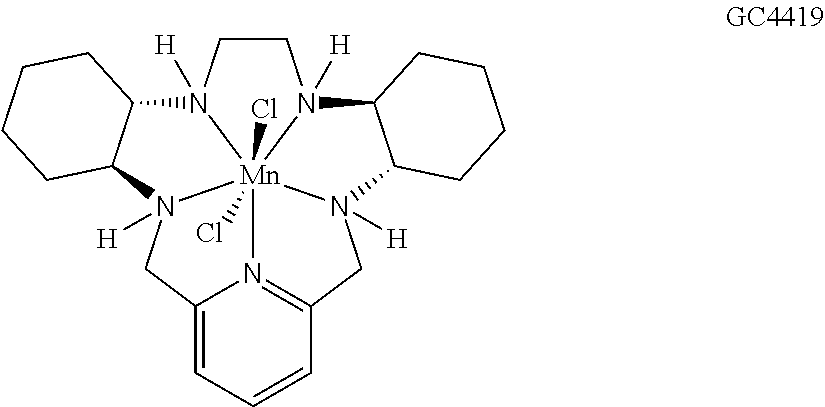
C12C(N3([H])CC4=N5C(=CC=C4)CN4([H])C6C(N7([H])CCN1([H])[Mn]3745(Cl)Cl)CCCC6)CCCC2
